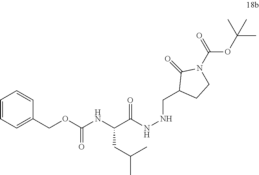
C(C(NNCC1CCN(C(=O)OC(C)(C)C)C1=O)=O)(NC(OCC1=CC=CC=C1)=O)CC(C)C
